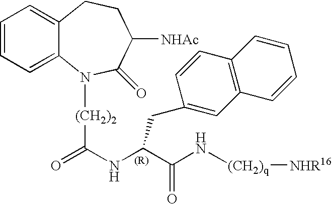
C12=CC=CC=C1CCC([NHAc])C(=O)N2[(CH2)2]C(=O)NC(C(N[(CH2)q][NHR16])=O)CC1=CC2=C(C=C1)C=CC=C2
